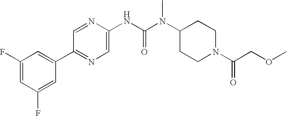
C1(F)=CC(F)=CC(C2=NC=C(NC(N(C3CCN(C(COC)=O)CC3)C)=O)N=C2)=C1
